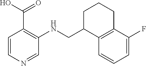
C1=C(F)C2=C(C=C1)C(CNC1=C(C(O)=O)C=CN=C1)CCC2
